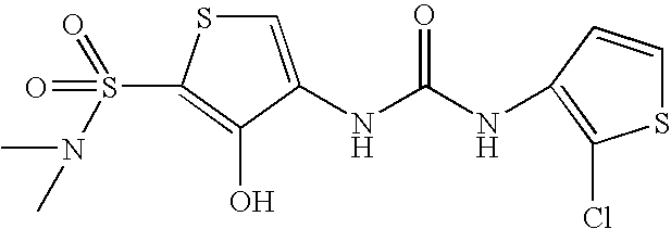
C1=C(NC(=O)NC2=C(Cl)SC=C2)C(O)=C(S(=O)(=O)N(C)C)S1
